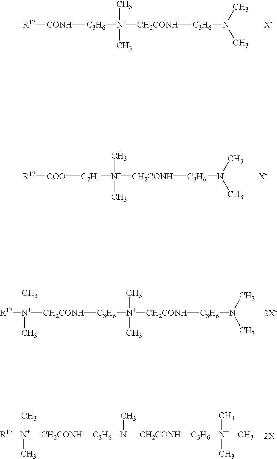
[R17][CONH][C3H6][N+](C)(C)[CH2CONH][C3H6]N(C)C.[X-].[X-].[R17][COO][C2H4][N+](C)(C)[CH2CONH][C3H6]N(C)C.[CH2CONH]([C3H6][N+](C)(C)[CH2CONH][C3H6]N(C)C)[N+](C)(C)[R17].[2X-].[CH2CONH]([C3H6]N(C)[CH2CONH][C3H6][N+](C)(C)C)[N+](C)(C)[R17].[2X-]
